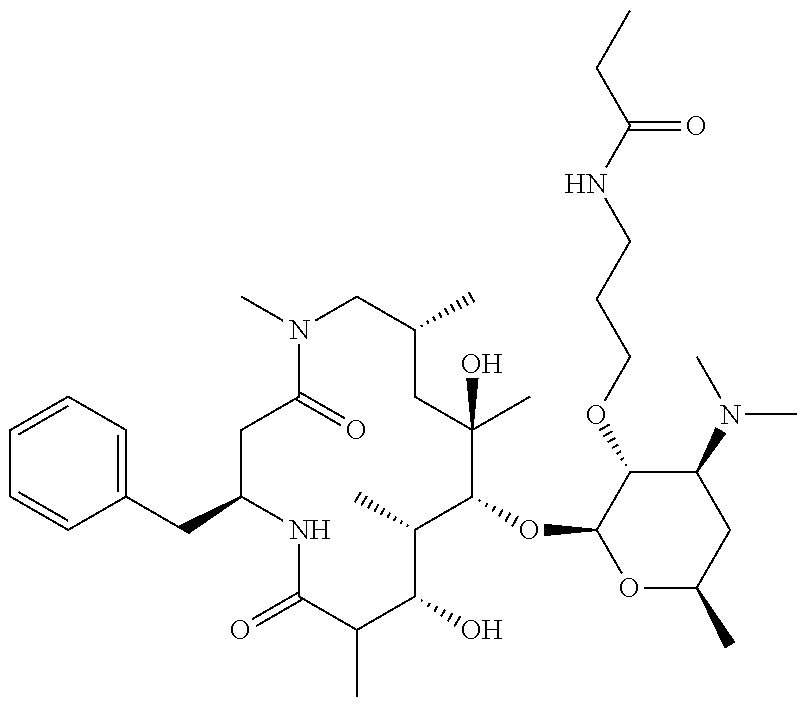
C1(CC2NC(=O)C(C)C(O)C(C)C(OC3OC(C)CC(N(C)C)C3OCCCNC(CC)=O)C(C)(O)CC(C)CN(C)C(=O)C2)=CC=CC=C1
